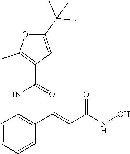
C1=CC=CC(C=CC(NO)=O)=C1NC(C1=C(C)OC(C(C)(C)C)=C1)=O
